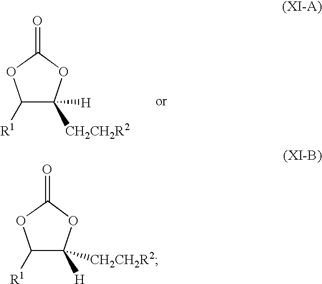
C1([R1])C([CH2CH2R2])([H])OC(=O)O1.C1([R1])C([H])([CH2CH2R2])OC(=O)O1
